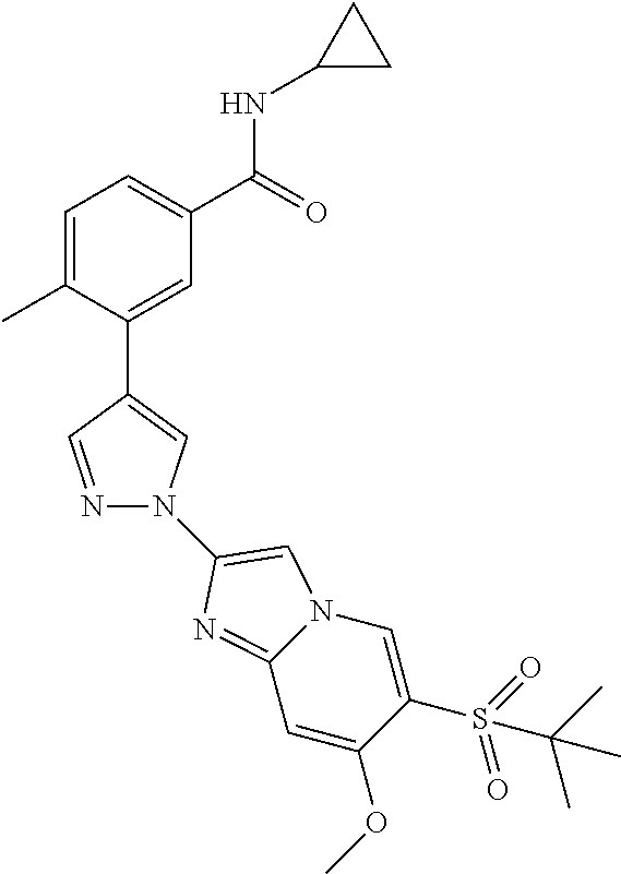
C1=C(C)C(C2=CN(C3=CN4C(=N3)C=C(OC)C(S(=O)(=O)C(C)(C)C)=C4)N=C2)=CC(C(=O)NC2CC2)=C1
